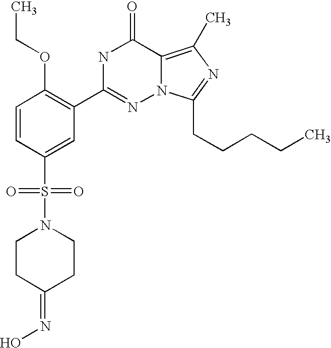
C1=CC(S(N2CCC(=NO)CC2)(=O)=O)=CC(C2=NN3C(=C(C)N=C3CCCCC)C(=O)N2)=C1OCC
